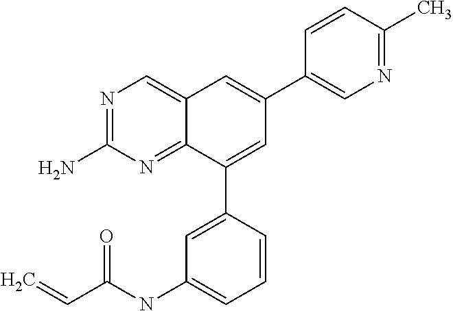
C(NC1=CC=CC(C2=CC(C3=CN=C(C)C=C3)=CC3=CN=C(N)N=C23)=C1)(C=C)=O
